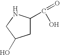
C1C(C(=O)O)NCC1O
